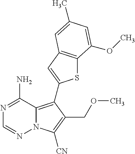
N1=C(N)C2=C(C3=CC4=C(S3)C(OC)=CC(C)=C4)C(COC)=C([CN])N2N=C1
